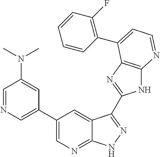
C1=NC=C(C2=CN=C3C(=C2)C(C2=NC4=C(N2)N=CC=C4C2=C(F)C=CC=C2)=NN3)C=C1N(C)C
